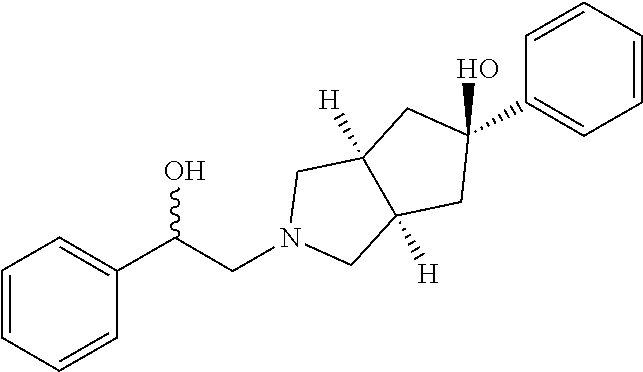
C1(O)(C2=CC=CC=C2)CC2([H])C([H])(CN(CC(C3=CC=CC=C3)O)C2)C1
